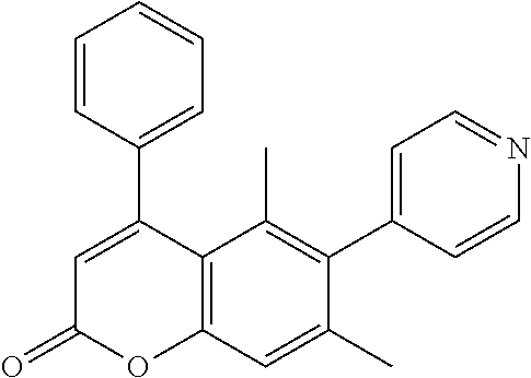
C1(C2=CC(=O)OC3=C2C(C)=C(C2=CC=NC=C2)C(C)=C3)=CC=CC=C1
